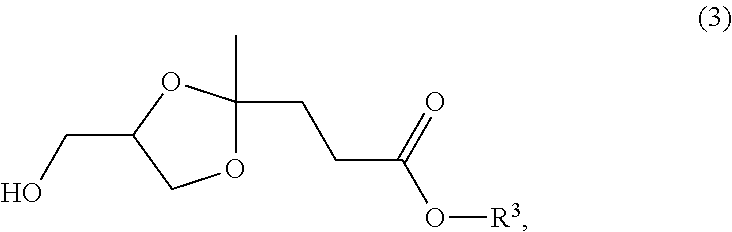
O1C(C)(CCC(=O)O[R3])OC(CO)C1
